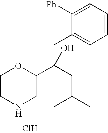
C1=CC=C([Ph])C(CC(CC(C)C)(O)C2OCCNC2)=C1.Cl
